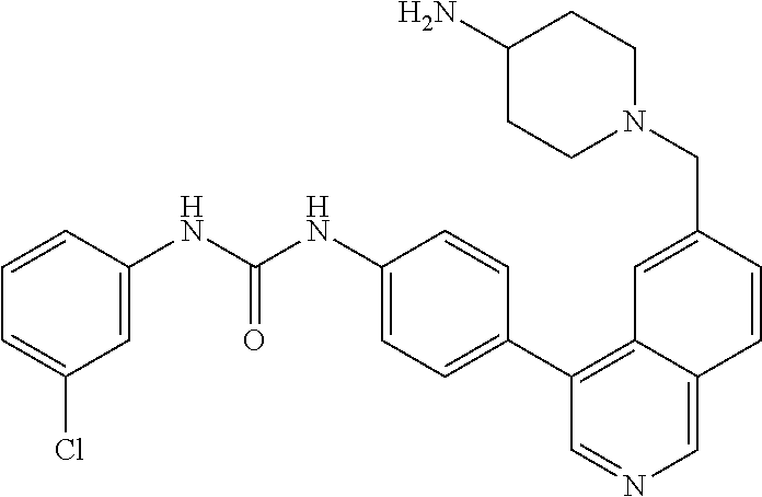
N1(CC2=CC3=C(C4=CC=C(NC(NC5=CC(Cl)=CC=C5)=O)C=C4)C=NC=C3C=C2)CCC(N)CC1
